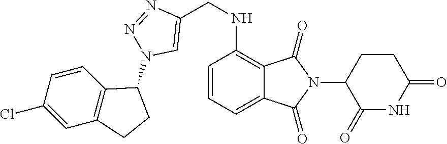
C12=CC=CC(NCC3=CN(C4C5=C(C=C(Cl)C=C5)CC4)N=N3)=C1C(=O)N(C1C(=O)NC(=O)CC1)C2=O
